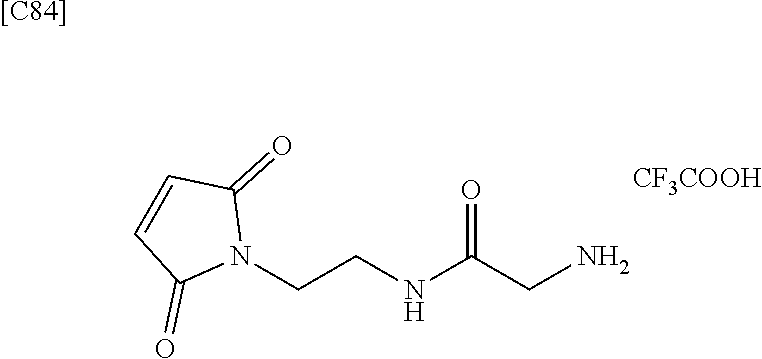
NCC(NCCN1C(=O)C=CC1=O)=O.[CF3COOH].[[C84]]
